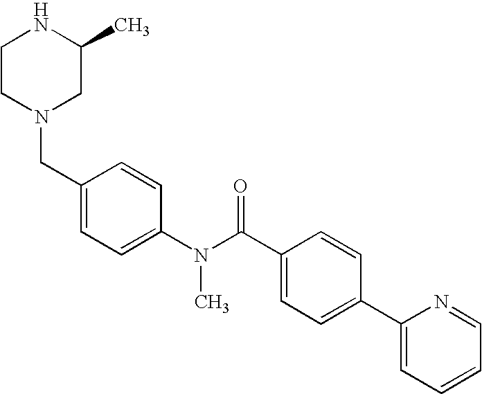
C1CN(CC2=CC=C(N(C(C3=CC=C(C4=CC=CC=N4)C=C3)=O)C)C=C2)CC(C)N1
